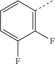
C1=CC(C)=C(F)C(F)=C1
